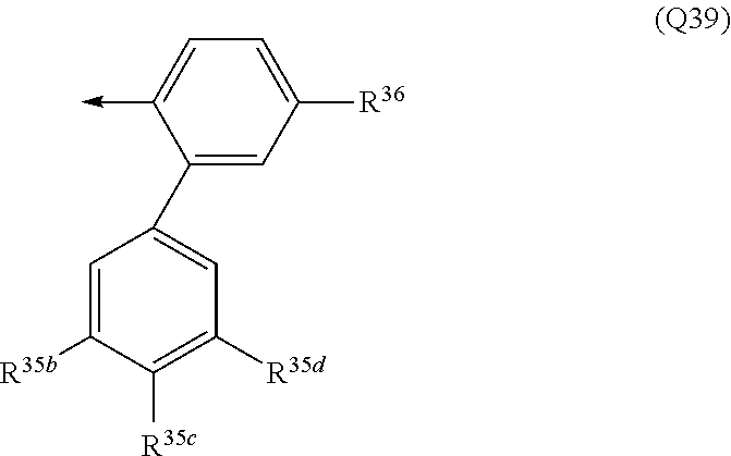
C1=C([R35b])C([R35c])=C([R35d])C=C1C1=CC([R36])=CC=C1->C
